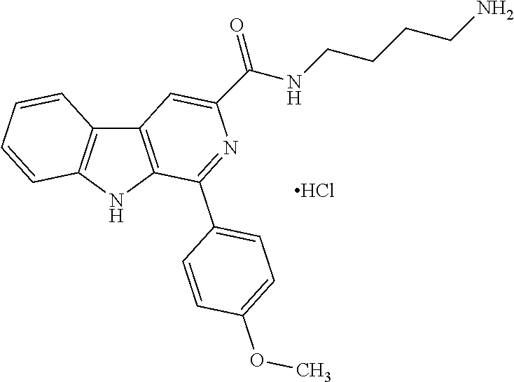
C12=C(NC3=C1C=CC=C3)C(C1=CC=C(OC)C=C1)=NC(C(NCCCCN)=O)=C2.Cl
